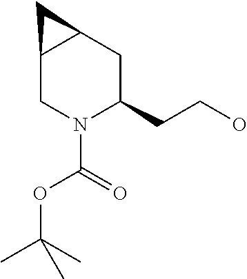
C12CN(C(=O)OC(C)(C)C)C(CCO)CC1C2
